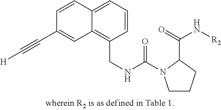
C12=CC=CC(CNC(=O)N3CCCC3C(N[R2])=O)=C1C=C(C#C[H])C=C2
